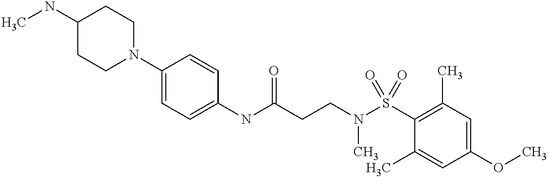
C1(NC(CCN(C)S(=O)(C2=C(C)C=C(OC)C=C2C)=O)=O)=CC=C(N2CCC(NC)CC2)C=C1
